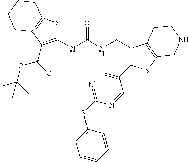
N(C(NCC1=C(C2=CN=C(SC3=CC=CC=C3)N=C2)SC2=C1CCNC2)=O)C1=C(C(OC(C)(C)C)=O)C2=C(S1)CCCC2
